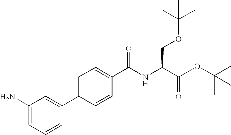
NC1=CC=CC(C2=CC=C(C(NC(C(OC(C)(C)C)=O)COC(C)(C)C)=O)C=C2)=C1
